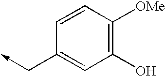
C1(O)=C([OMe])C=CC(C->C)=C1
